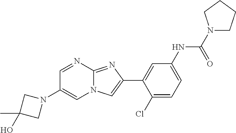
N1(C2=CN3C(=NC(C4=CC(NC(=O)N5CCCC5)=CC=C4Cl)=C3)N=C2)CC(C)(O)C1
